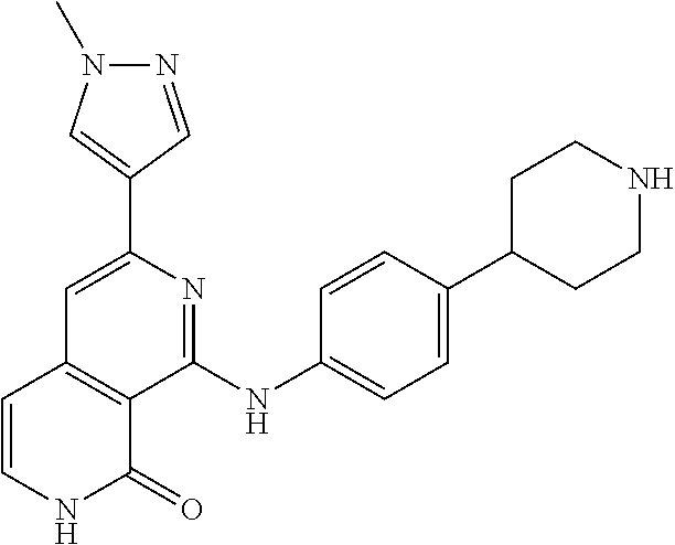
C1(C2=CN(C)N=C2)=CC2=C(C(NC3=CC=C(C4CCNCC4)C=C3)=N1)C(=O)NC=C2
